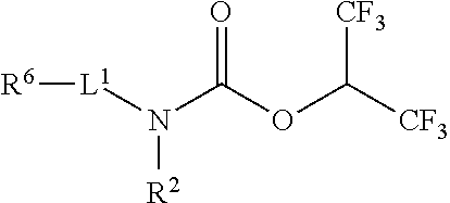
N(C(OC([CF3])[CF3])=O)([L1][R6])[R2]
